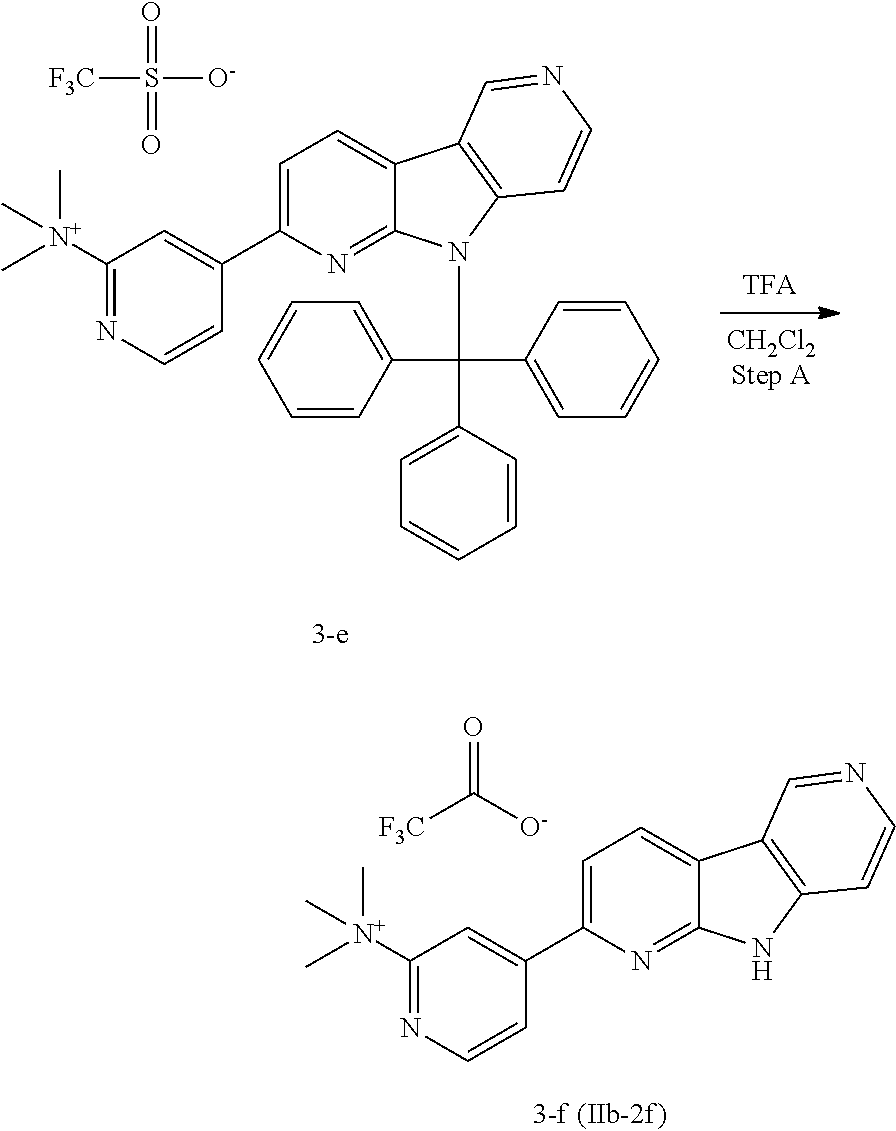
C1=C(C2=CC([N+](C)(C)C)=NC=C2)N=C2C(=C1)C1=C(N2C(C2=CC=CC=C2)(C2=CC=CC=C2)C2=CC=CC=C2)C=CN=C1.[F3C]S([O-])(=O)=O.C1=C(C2=CC([N+](C)(C)C)=NC=C2)N=C2C(=C1)C1=C(N2)C=CN=C1.[F3C]C([O-])=O
